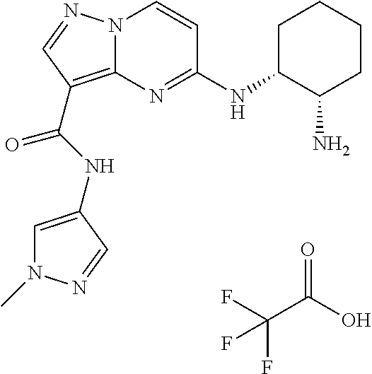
FC(C(O)=O)(F)F.N12C(=C(C(NC3=CN(C)N=C3)=O)C=N1)N=C(NC1C(N)CCCC1)C=C2
